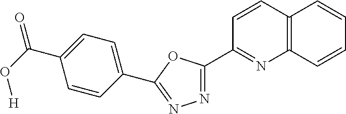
C(C1=CC=C(C2=NN=C(C3=NC4=C(C=C3)C=CC=C4)O2)C=C1)(=O)O[H]
